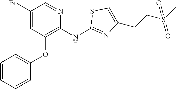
BrC1=CC(OC2=CC=CC=C2)=C(NC2=NC(CCS(C)(=O)=O)=CS2)N=C1
